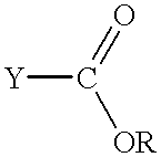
[Y]C(=O)[OR]
